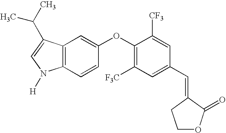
C12=C(C(C(C)C)=CN1[H])C=C(OC1=C([F3C])C=C(C=C3C(=O)OCC3)C=C1[CF3])C=C2
